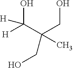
C(C)(CO)(CO)C([H])(O)[H]
